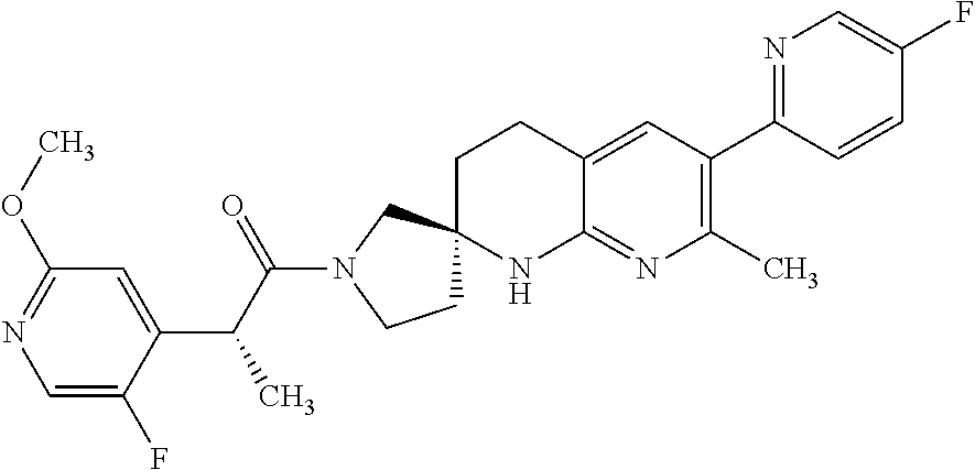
C1=C(F)C(C(C(N2CCC3(C2)CCC2=CC(C4=NC=C(F)C=C4)=C(C)N=C2N3)=O)C)=CC(OC)=N1
